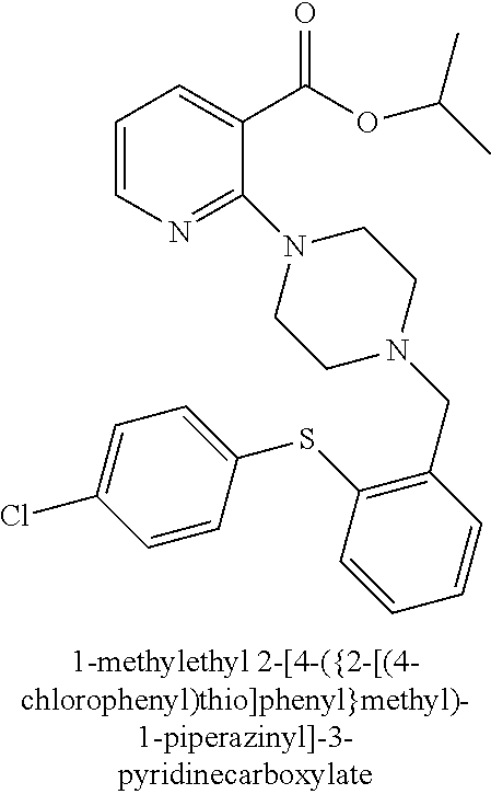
C1=CN=C(N2CCN(CC3=C(SC4=CC=C(Cl)C=C4)C=CC=C3)CC2)C(C(OC(C)C)=O)=C1
